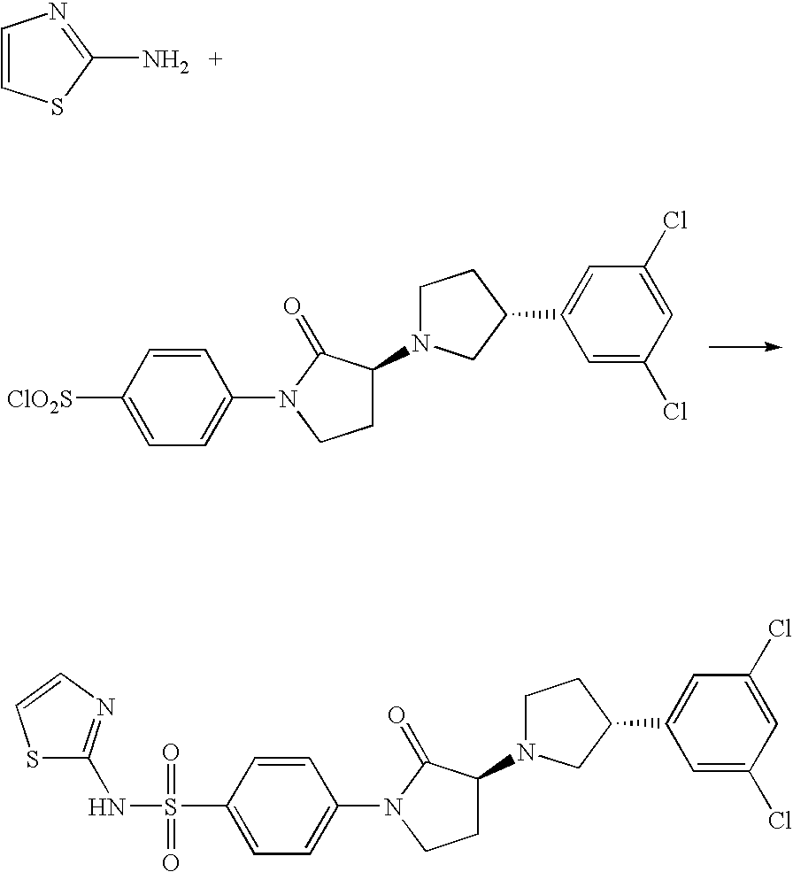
C1=CSC(N)=N1.C1=CC([ClO2S])=CC=C1N1CCC(N2CCC(C3=CC(Cl)=CC(Cl)=C3)C2)C1=O.C1=CC(S(=O)(=O)NC2=NC=CS2)=CC=C1N1CCC(N2CCC(C3=CC(Cl)=CC(Cl)=C3)C2)C1=O
